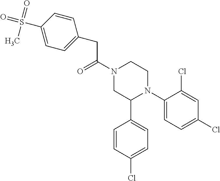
C(C(N1CC(C2=CC=C(Cl)C=C2)N(C2=CC=C(Cl)C=C2Cl)CC1)=O)C1=CC=C(S(=O)(=O)C)C=C1
